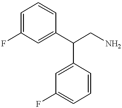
C1=C(F)C=C(C(CN)C2=CC(F)=CC=C2)C=C1
